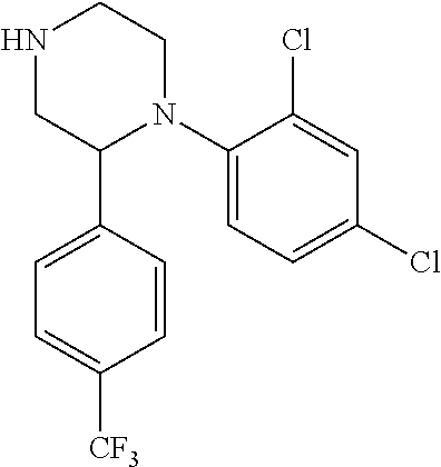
C1(N2CCNCC2C2=CC=C([CF3])C=C2)=CC=C(Cl)C=C1Cl
